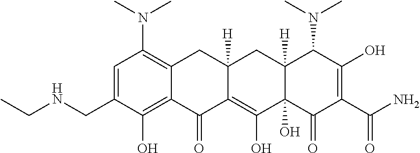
C1=C(CNCC)C(O)=C2C(=C1N(C)C)CC1([H])C(=C(O)C3(O)C([H])(C1)C(N(C)C)C(O)=C(C(N)=O)C3=O)C2=O
